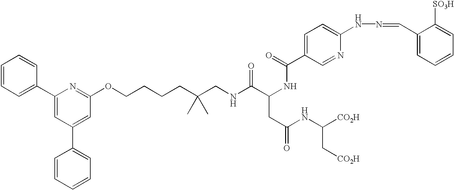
C1=CC=C(C2=CC(C3=CC=CC=C3)=CC(OCCCCC(CNC(C(NC(=O)C3=CC=C(NN=CC4=CC=CC=C4[SO3H])N=C3)CC(NC([CO2H])C[CO2H])=O)=O)(C)C)=N2)C=C1
